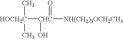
[HOCH2C]([CHC]([NH(CH2)3OCH2CH3])(O)=O)(C)C
